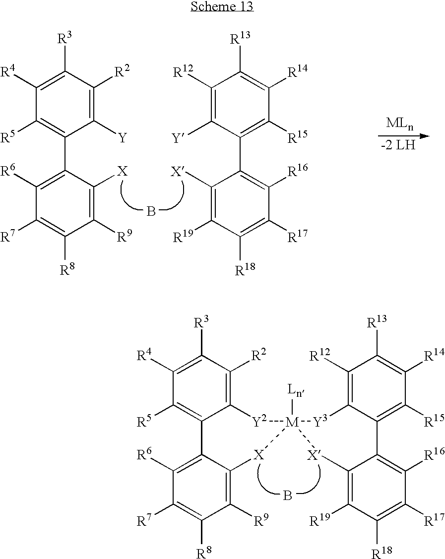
B.C1([R6])=C2C(=C([R9])C([R8])=C1[R7])[X][M]1([Ln])([X]C3=C([R19])C([R18])=C([R17])C([R16])=C3C3=C([R15])C([R14])=C([R13])C([R12])=C3[Y3]1)[Y2]C1=C([R2])C([R3])=C([R4])C([R5])=C21.B.C1([R6])=C(C2=C([R5])C([R4])=C([R3])C([R2])=C2[Y])C([X])=C([R9])C([R8])=C1[R7].C1([R16])=C(C2=C([R15])C([R14])=C([R13])C([R12])=C2[Y])C([X])=C([R19])C([R18])=C1[R17]
